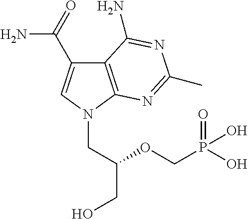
C12=C(N(CC(OCP(=O)(O)O)CO)C=C1C(=O)N)N=C(C)N=C2N
